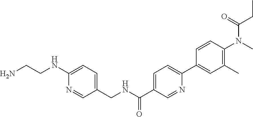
N1=CC(CNC(C2=CC=C(C3=CC(C)=C(N(C)C(CC)=O)C=C3)N=C2)=O)=CC=C1NCCN
